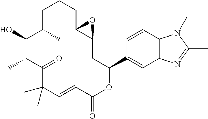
C1C(C)C(O)C(C)C(=O)C(C)(C)C=CC(=O)OC(C2=CC3=C(C=C2)N(C)C(C)=N3)CC2C(CC1)O2
